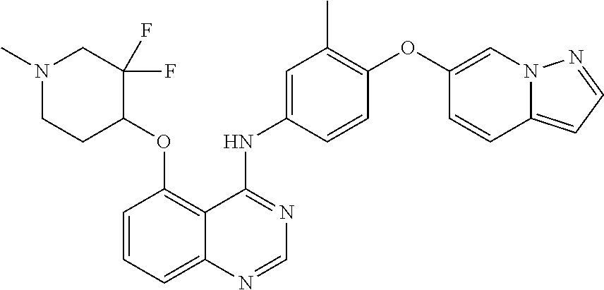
N1(C)CCC(OC2=C3C(=CC=C2)N=CN=C3NC2=CC(C)=C(OC3=CN4C(=CC=N4)C=C3)C=C2)C(F)(F)C1
